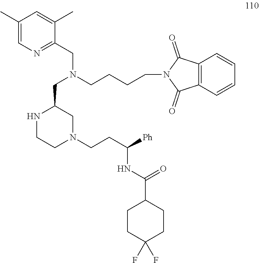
C1CNC(CN(CC2=NC=C(C)C=C2C)CCCCN2C(=O)C3=C(C2=O)C=CC=C3)CN1CCC(NC(C1CCC(F)(F)CC1)=O)[Ph]
